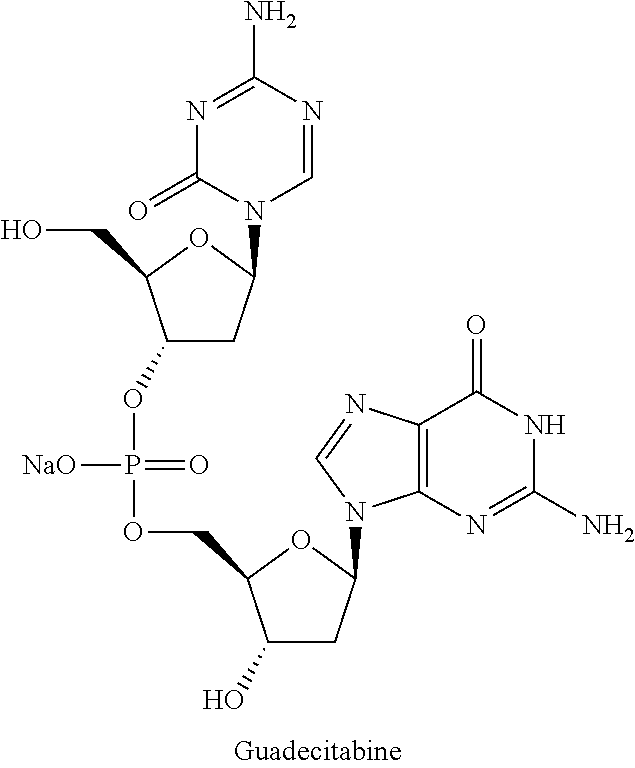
N1=C(N)N=CN(C2OC(CO)C(OP([NaO])(OCC3OC(N4C5=C(N=C4)C(=O)NC(N)=N5)CC3O)=O)C2)C1=O
